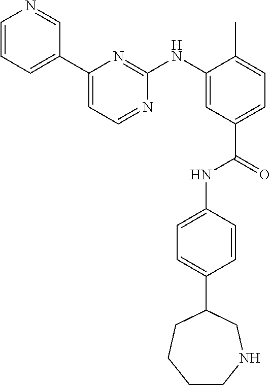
C1=CC=C(C2=CC=NC(NC3=CC(C(=O)NC4=CC=C(C5CNCCCC5)C=C4)=CC=C3C)=N2)C=N1
